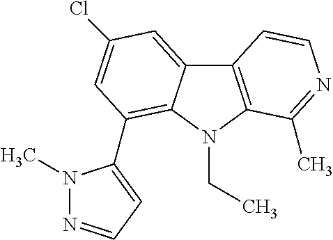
N1(C)N=CC=C1C1=C2C(=CC(Cl)=C1)C1=C(N2CC)C(C)=NC=C1
